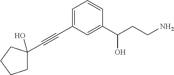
C1C(C#CC2=CC=CC(C(CCN)O)=C2)(O)CCC1
